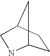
C1CC2CCC1NC2
